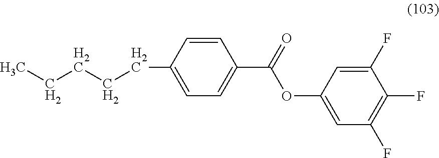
C1(F)=CC(OC(C2=CC=C(CCCCC)C=C2)=O)=CC(F)=C1F
